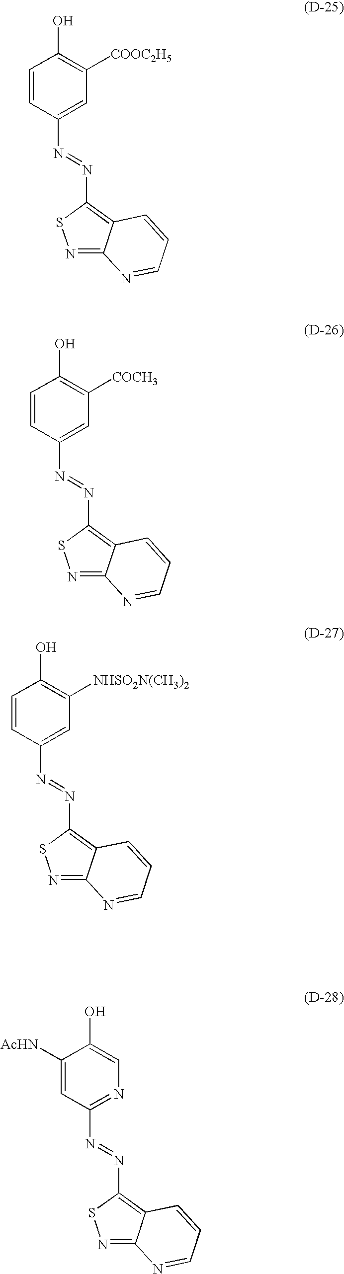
C1=CC(O)=C([COOC2H5])C=C1N=NC1=C2C(=NS1)N=CC=C2.C1=CC(O)=C([COCH3])C=C1N=NC1=C2C(=NS1)N=CC=C2.C1=CC(O)=C([NHSO2N(CH3)2])C=C1N=NC1=C2C(=NS1)N=CC=C2.C1=C([AcHN])C(O)=CN=C1N=NC1=C2C(=NS1)N=CC=C2
